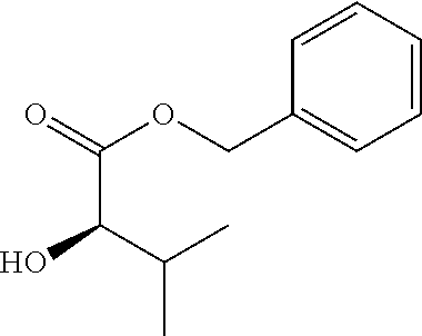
OC(C(C)C)C(=O)OCC1=CC=CC=C1
